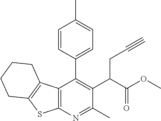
C12=C(N=C(C)C(C(C(OC)=O)CC#C)=C1C1=CC=C(C)C=C1)SC1=C2CCCC1
